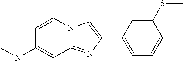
C1=CN2C(=NC(C3=CC=CC(SC)=C3)=C2)C=C1NC
